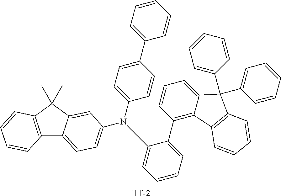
C12=C(C(C)(C)C3=CC(N(C4=CC=CC=C4C4=C5C(=CC=C4)C(C4=CC=CC=C4)(C4=CC=CC=C4)C4=C5C=CC=C4)C4=CC=C(C5=CC=CC=C5)C=C4)=CC=C13)C=CC=C2.[H]
